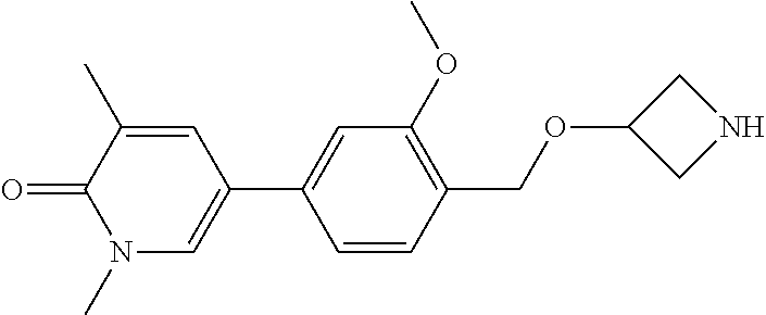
C1=CC(COC2CNC2)=C(OC)C=C1C1=CN(C)C(=O)C(C)=C1
